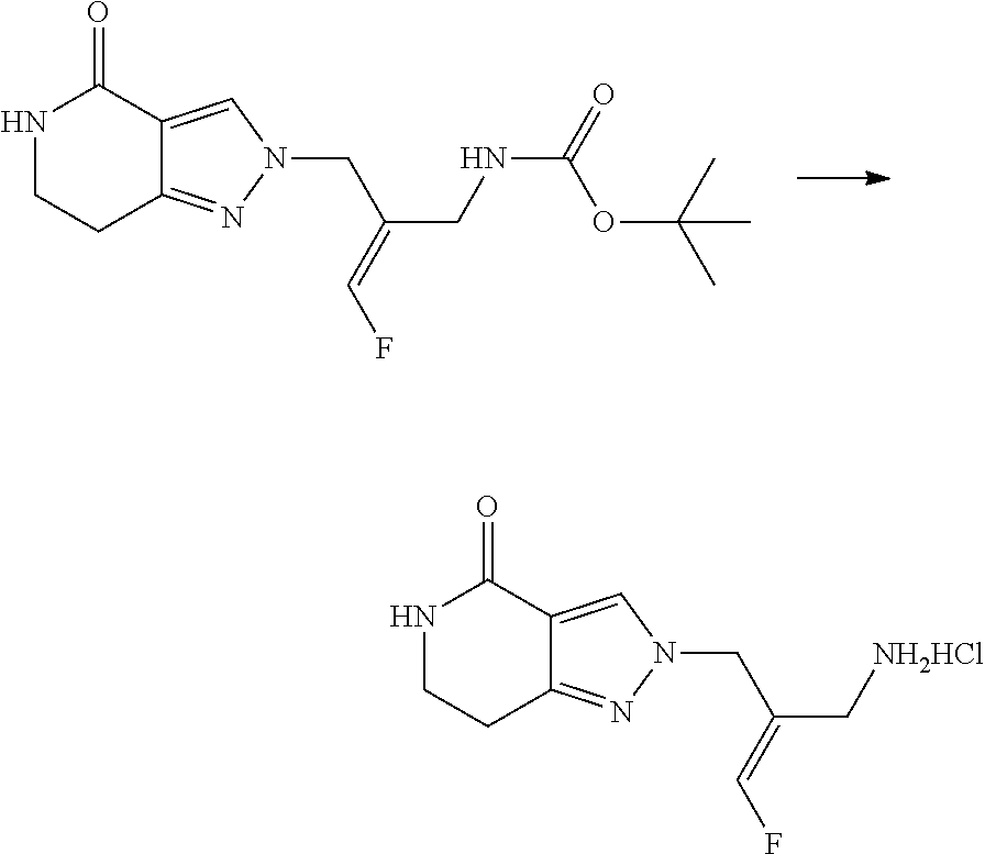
C(C(C[NH2HCl])=CF)N1N=C2CCNC(=O)C2=C1.C(C(CNC(=O)OC(C)(C)C)=CF)N1N=C2CCNC(=O)C2=C1
